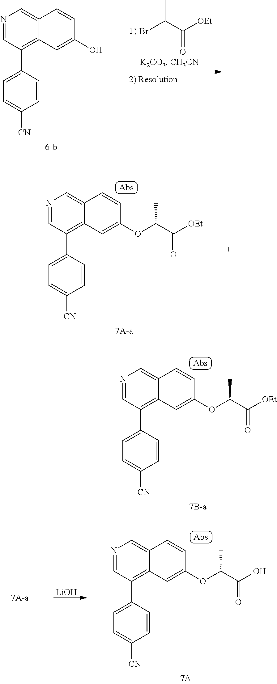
BrC(C([OEt])=O)C.N1=CC(C2=CC=C([CN])C=C2)=C2C(=C1)C=CC(O)=C2.N1=CC(C2=CC=C([CN])C=C2)=C2C(=C1)C=CC(OC(C(=O)[OEt])C)=C2.N1=CC(C2=CC=C([CN])C=C2)=C2C(=C1)C=CC(OC(C(=O)[OEt])C)=C2.[LiOH].N1=CC(C2=CC=C([CN])C=C2)=C2C(=C1)C=CC(OC(C(=O)O)C)=C2
